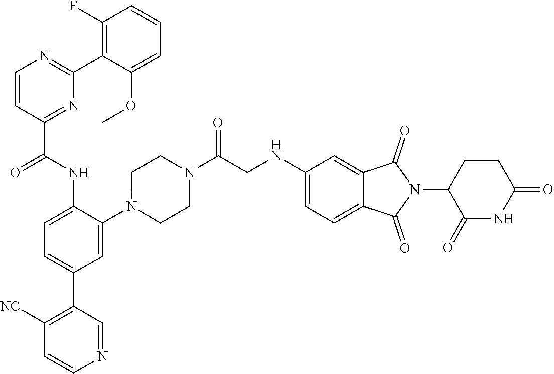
C1=CC(C(NC2=CC=C(C3=C([NC])C=CN=C3)C=C2N2CCN(C(CNC3=CC=C4C(=C3)C(=O)N(C3C(=O)NC(=O)CC3)C4=O)=O)CC2)=O)=NC(C2=C(F)C=CC=C2OC)=N1
